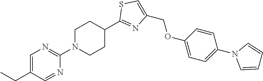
N1(C2=NC=C(CC)C=N2)CCC(C2=NC(COC3=CC=C(N4C=CC=C4)C=C3)=CS2)CC1
